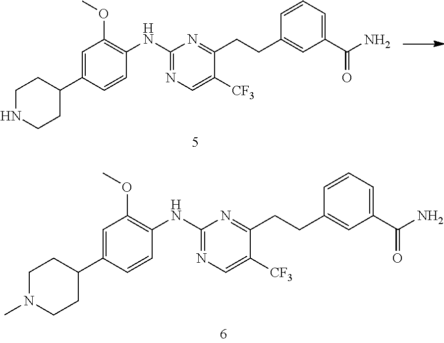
C1CC(C2=CC(OC)=C(NC3=NC=C([CF3])C(CCC4=CC(C(N)=O)=CC=C4)=N3)C=C2)CCN1C.C1NCCC(C2=CC(OC)=C(NC3=NC=C([CF3])C(CCC4=CC(C(N)=O)=CC=C4)=N3)C=C2)C1
